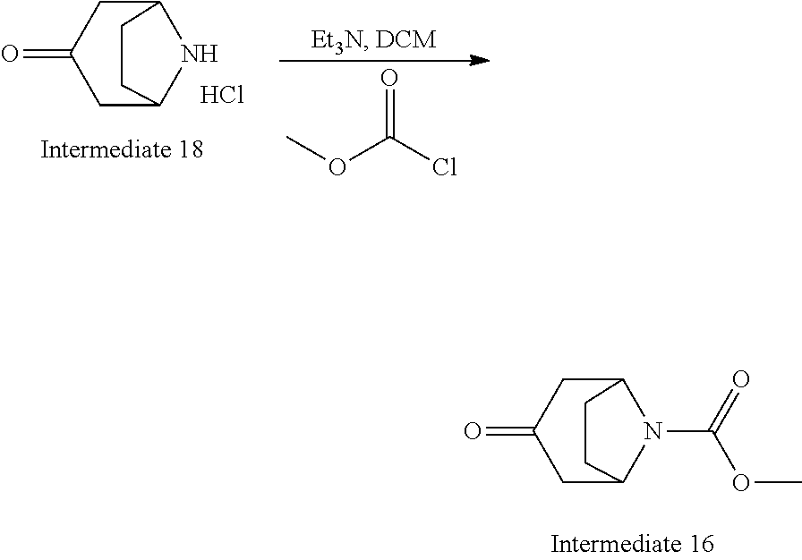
C12CC(=O)CC(N1)CC2.Cl.COC(Cl)=O.C12CC(=O)CC(N1C(=O)OC)CC2
